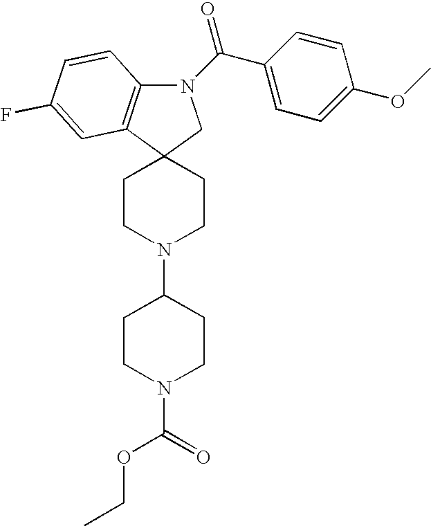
N1(C(=O)C2=CC=C(OC)C=C2)C2=C(C3(C1)CCN(C1CCN(C(=O)OCC)CC1)CC3)C=C(F)C=C2
